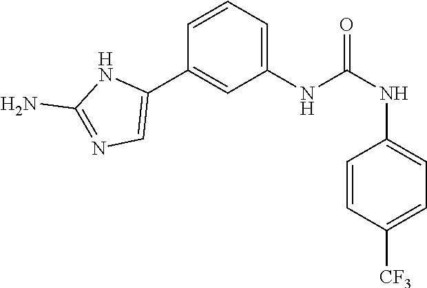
C1(NC(NC2=CC=C([CF3])C=C2)=O)=CC=CC(C2=CN=C(N)N2)=C1
